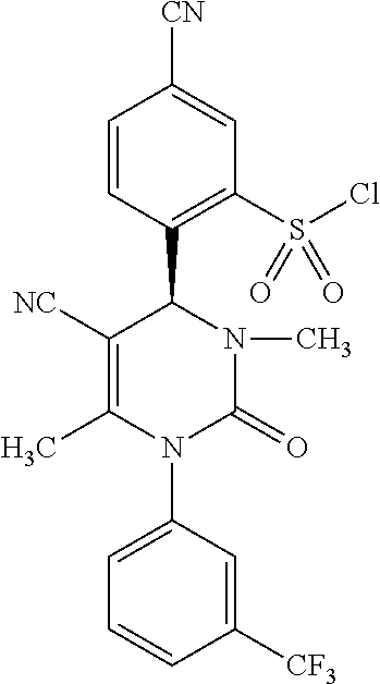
C1=CC(C2C([NC])=C(C)N(C3=CC=CC([CF3])=C3)C(=O)N2C)=C(S(Cl)(=O)=O)C=C1[CN]
